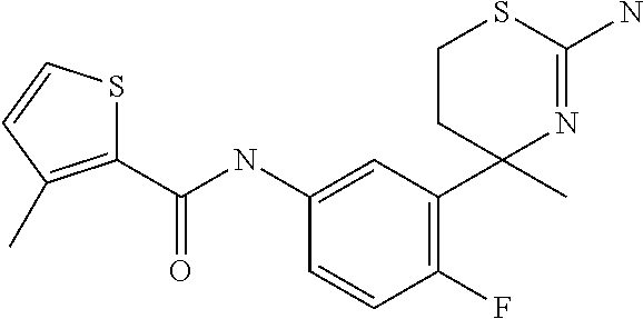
C1CC(C)(C2=C(F)C=CC(NC(C3=C(C)C=CS3)=O)=C2)N=C(N)S1
